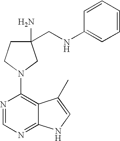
N1=CN=C2C(=C1N1CC(CNC3=CC=CC=C3)(N)CC1)C(C)=CN2
